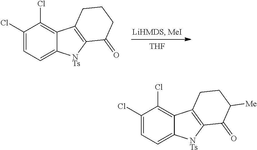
[THF].C1(Cl)=CC=C2C(=C1Cl)C1=C([NTs]2)C(=O)CCC1.C1(Cl)=CC=C2C(=C1Cl)C1=C([NTs]2)C(=O)C([Me])CC1
